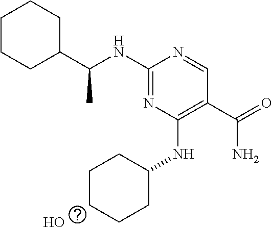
C1CCC(C(NC2=NC(NC3CCCCC3)=C(C(=O)N)C=N2)C)CC1.O
